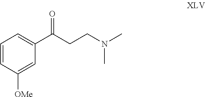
C1=CC([OMe])=CC(C(CCN(C)C)=O)=C1
